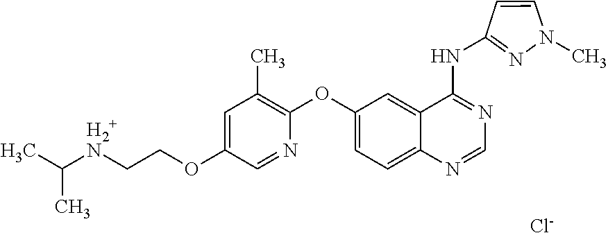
[Cl-].C([H2+N]CCOC1=CC(C)=C(OC2=CC=C3C(=C2)C(NC2=NN(C)C=C2)=NC=N3)N=C1)(C)C
